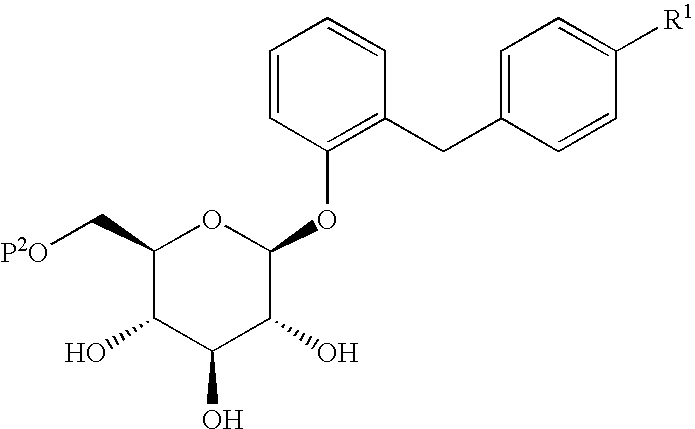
C1=CC(OC2OC(C[P2O])C(O)C(O)C2O)=C(CC2=CC=C([R1])C=C2)C=C1
